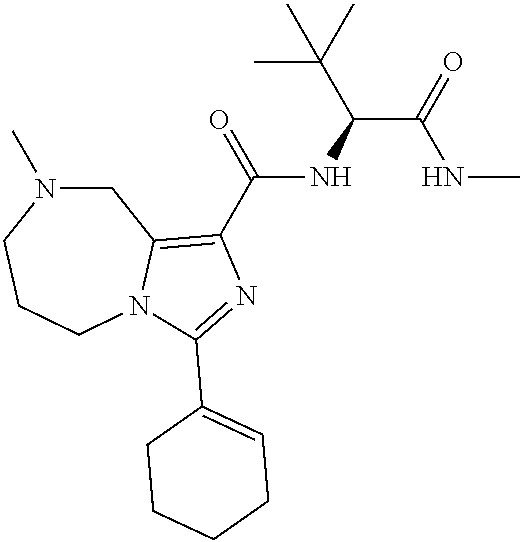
C1N(C)CCCN2C1=C(C(=O)NC(C(NC)=O)C(C)(C)C)N=C2C1=CCCCC1
